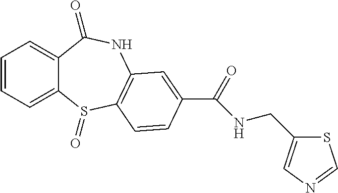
C1=CC=C2C(=C1)C(=O)NC1=C(S2=O)C=CC(C(=O)NCC2=CN=CS2)=C1
